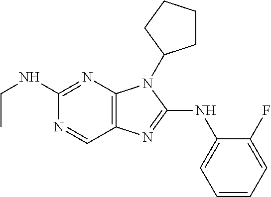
C1(NCC)=NC2=C(C=N1)N=C(NC1=CC=CC=C1F)N2C1CCCC1
